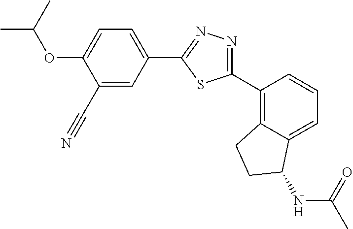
C1(C#N)=CC(C2=NN=C(C3=C4C(=CC=C3)C(NC(=O)C)CC4)S2)=CC=C1OC(C)C
